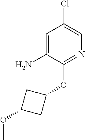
C1=C(N)C(OC2CC(OC)C2)=NC=C1Cl
